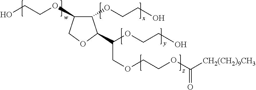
C1OC(C(OCCO)COCCOC([CH2(CH2)9CH3])=O)C(OCCO)C1OCCO
